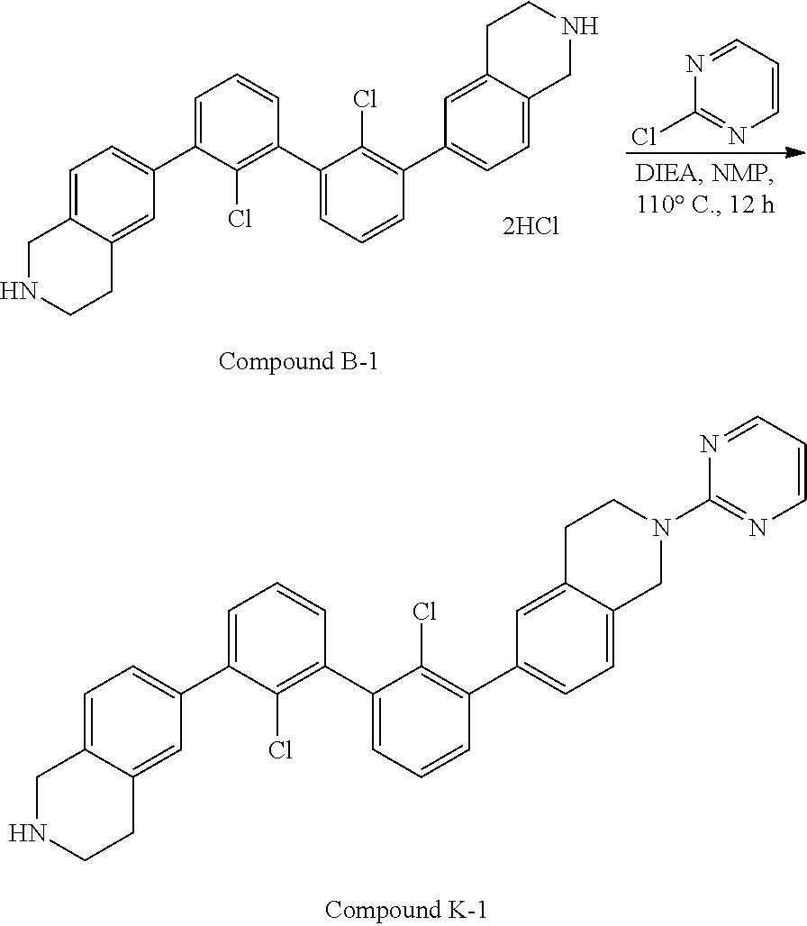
C1=C2C(=CC(C3=CC=CC(C4=CC=CC(C5=CC=C6C(=C5)CCN(C5=NC=CC=N5)C6)=C4Cl)=C3Cl)=C1)CCNC2.C1=C2C(=CC(C3=CC=CC(C4=CC=CC(C5=CC=C6C(=C5)CCNC6)=C4Cl)=C3Cl)=C1)CCNC2.N1=CC=CN=C1Cl
